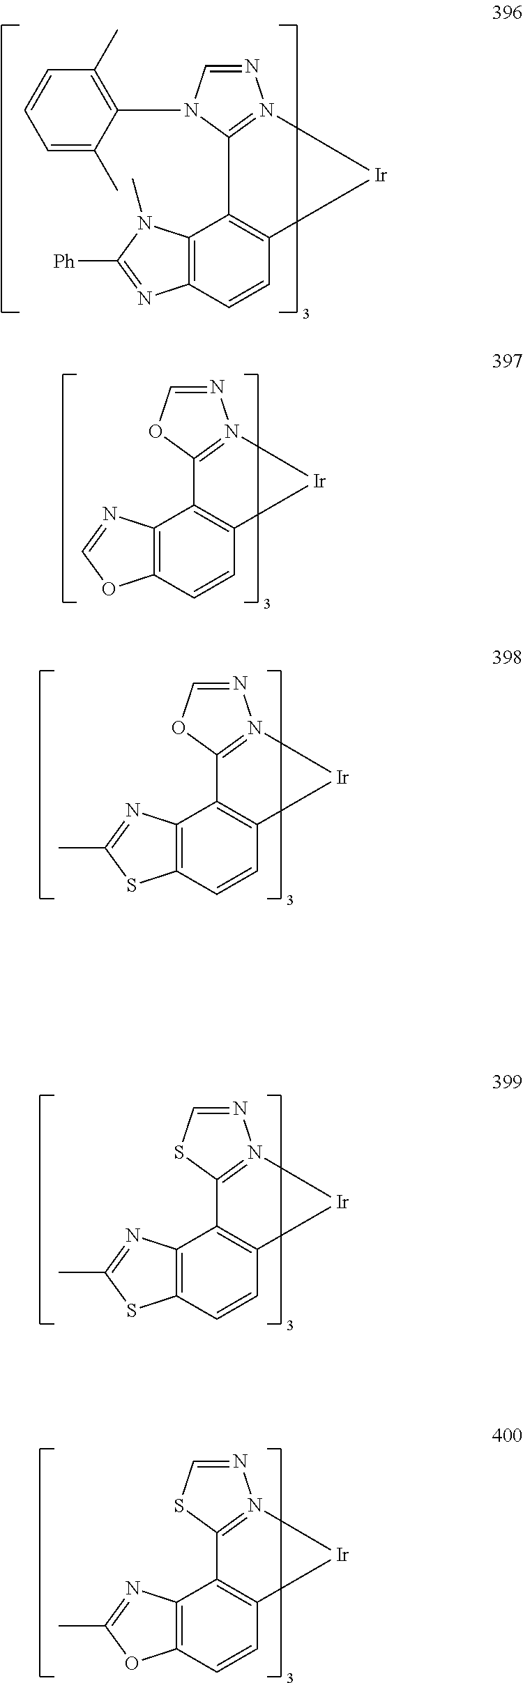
N1=CN(C2=C(C)C=CC=C2C)C2=N1[Ir]C1=C2C2=C(C=C1)N=C([Ph])N2C.N1=COC2=N1[Ir]C1=C2C2=C(C=C1)OC=N2.N1=COC2=N1[Ir]C1=C2C2=C(C=C1)SC(C)=N2.N1=CSC2=N1[Ir]C1=C2C2=C(C=C1)SC(C)=N2.N1=CSC2=N1[Ir]C1=C2C2=C(C=C1)OC(C)=N2
